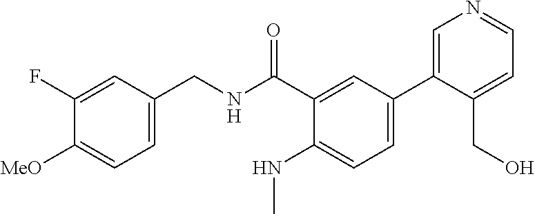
C1=C(CNC(C2=CC(C3=CN=CC=C3CO)=CC=C2NC)=O)C=C(F)C([MeO])=C1
